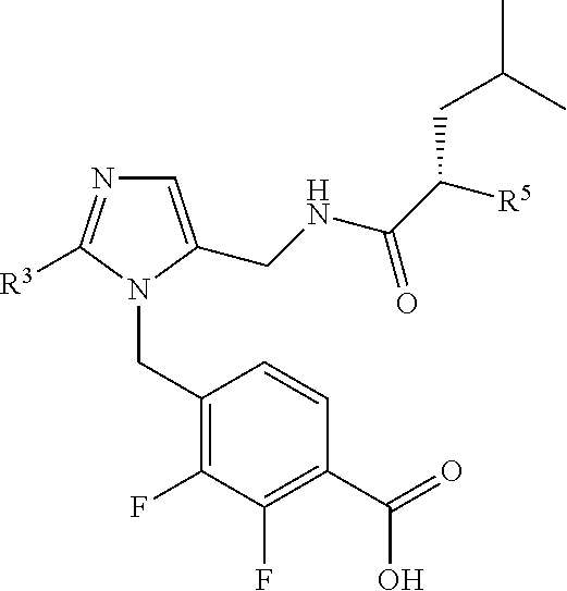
C1=C(CNC(C(CC(C)C)[R5])=O)N(CC2=C(F)C(F)=C(C(O)=O)C=C2)C([R3])=N1
